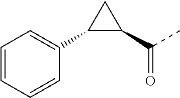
C1=CC=CC(C2C(C(=O)C)C2)=C1
